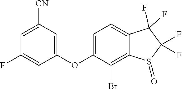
C1=C2C(F)(F)C(F)(F)S(=O)C2=C(Br)C(OC2=CC([CN])=CC(F)=C2)=C1
